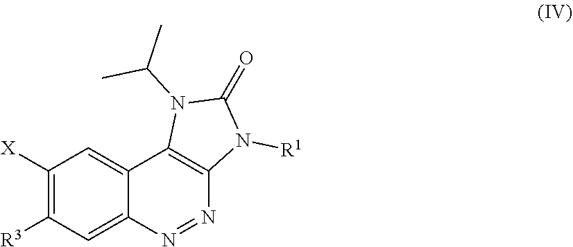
N1([R1])C(=O)N(C(C)C)C2=C1N=NC1=CC([R3])=C([X])C=C21
